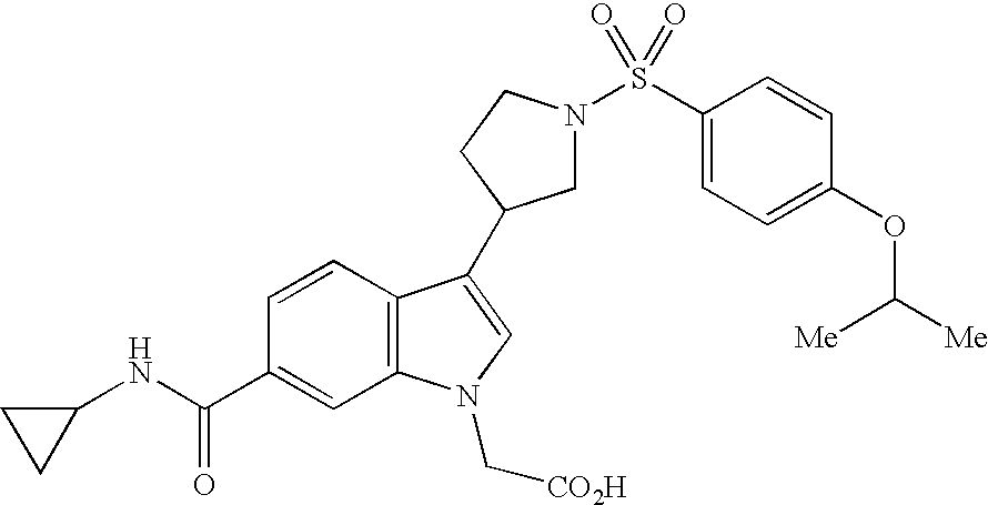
C1N(S(C2=CC=C(OC([Me])[Me])C=C2)(=O)=O)CCC1C1=CN(C[CO2H])C2=C1C=CC(C(NC1CC1)=O)=C2
